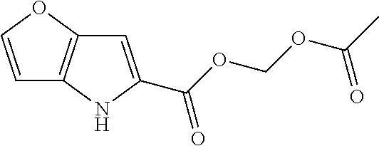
C1=COC2=C1NC(C(OCOC(C)=O)=O)=C2
